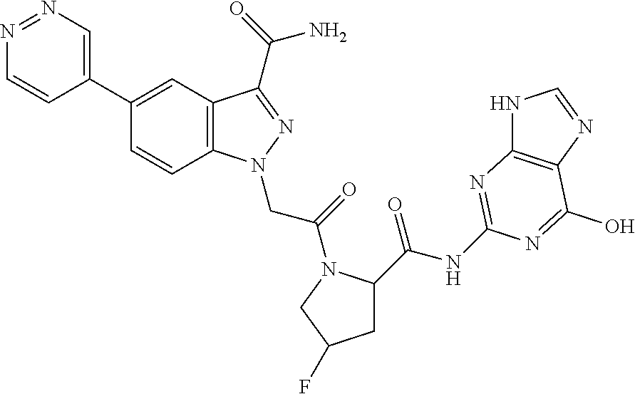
N1=NC=C(C2=CC3=C(C=C2)N(CC(=O)N2C(C(NC4=NC5=C(N=CN5)C(O)=N4)=O)CC(F)C2)N=C3C(=O)N)C=C1
